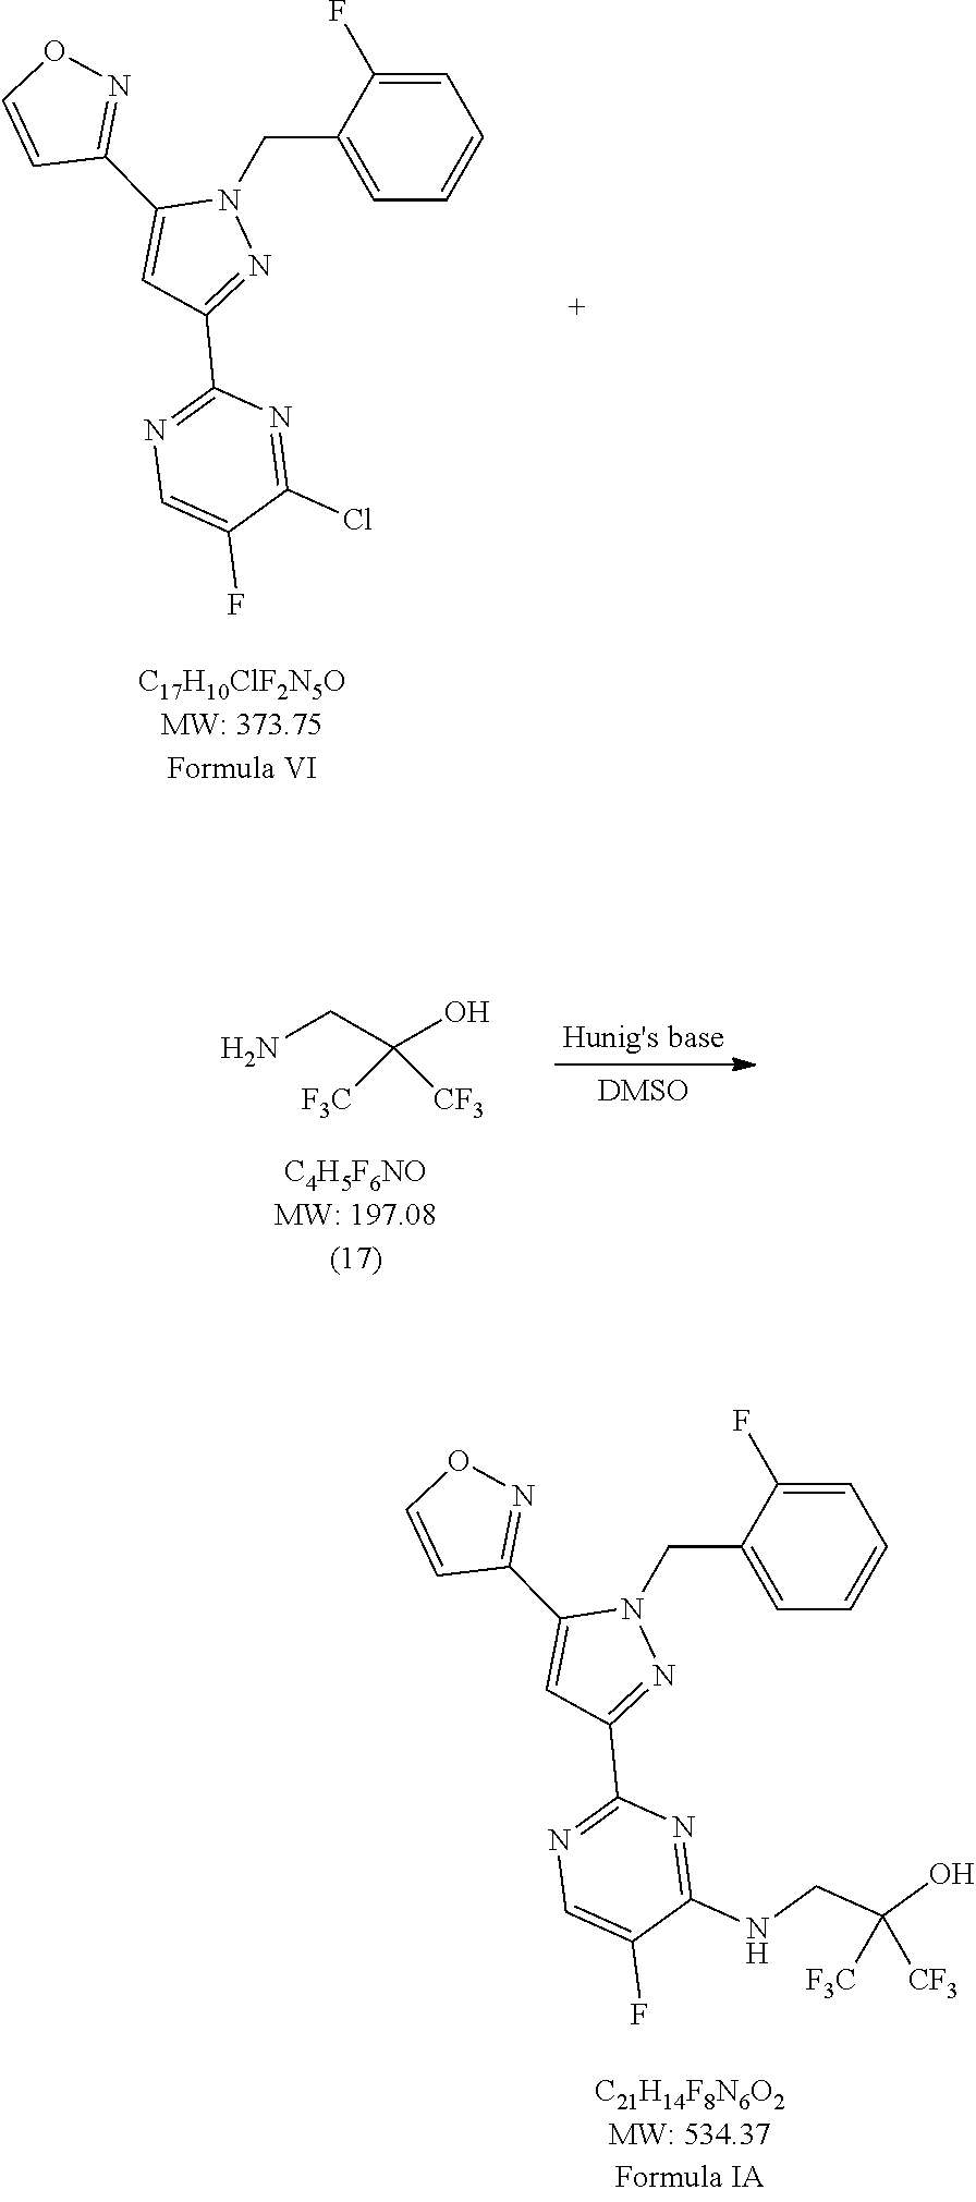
C1(C2=CC(C3=NC=C(F)C(Cl)=N3)=NN2CC2=CC=CC=C2F)=NOC=C1.NCC(O)([F3C])[CF3].C1(C2=CC(C3=NC=C(F)C(NCC(O)([F3C])[CF3])=N3)=NN2CC2=CC=CC=C2F)=NOC=C1
